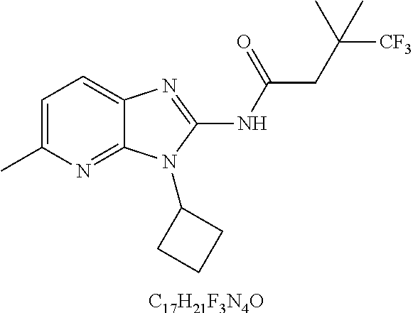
[C17H21F3N4O].C1=C(C)N=C2C(=C1)N=C(NC(CC([CF3])(C)C)=O)N2C1CCC1
